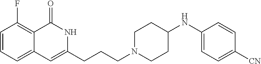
C1=CC=C2C(=C1F)C(=O)NC(CCCN1CCC(NC3=CC=C([CN])C=C3)CC1)=C2
